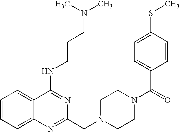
C1=CC=C2C(=C1)C(NCCCN(C)C)=NC(CN1CCN(C(=O)C3=CC=C(SC)C=C3)CC1)=N2
